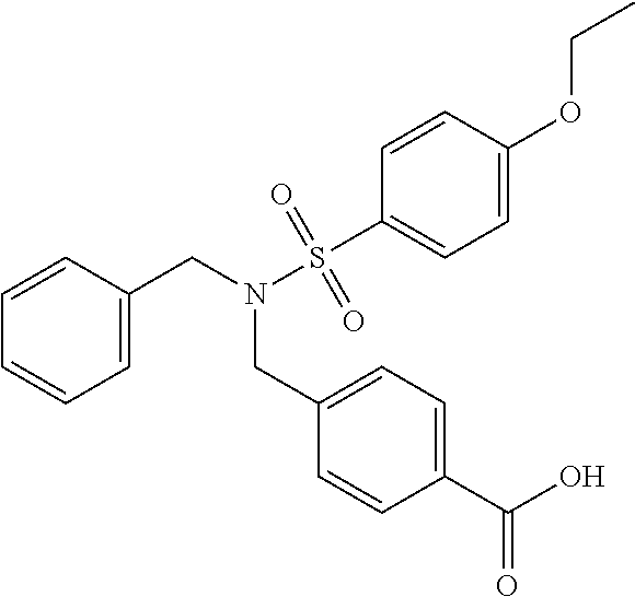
C1=C(CN(S(C2=CC=C(OCC)C=C2)(=O)=O)CC2=CC=C(C(O)=O)C=C2)C=CC=C1
